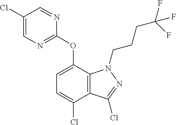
C1(Cl)=CN=C(OC2=CC=C(Cl)C3=C2N(CCCC(F)(F)F)N=C3Cl)N=C1
